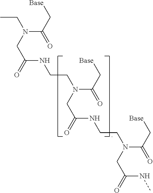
C(NCCN(C(=O)C[Base])CC(NCCN(C(C[Base])=O)CC(NC)=O)=O)(CN(C(=O)C[Base])CC)=O
